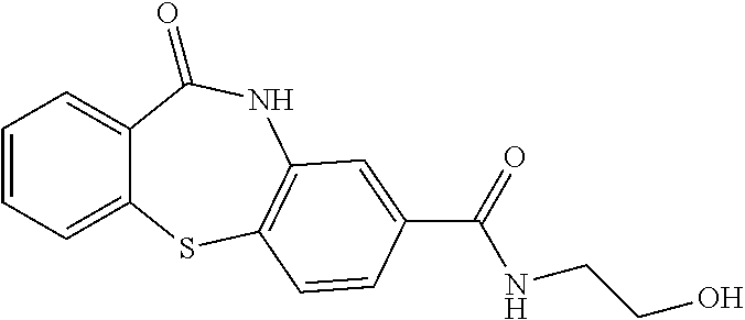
C1=CC=C2C(=C1)C(=O)NC1=C(S2)C=CC(C(=O)NCCO)=C1
